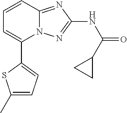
C1(C2=CC=C(C)S2)=CC=CC2=NC(NC(=O)C3CC3)=NN12
